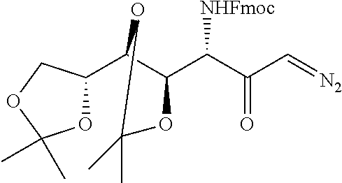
O1C(C2C(C([NHFmoc])C(=O)C=[N2])OC(C)(C)O2)COC1(C)C
